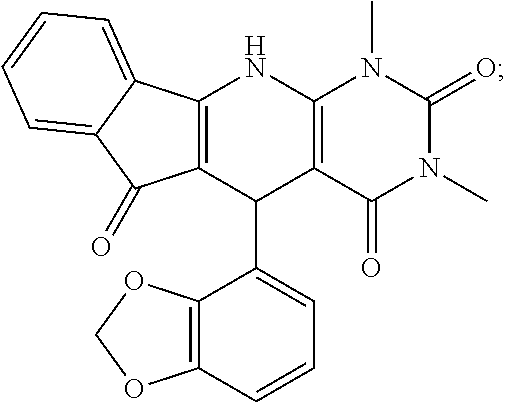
C12=C(C(C3=CC=CC4=C3OCO4)C3=C(N1)N(C)C(=O)N(C)C3=O)C(=O)C1=CC=CC=C21
